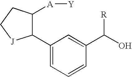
C1(C2=CC=CC(C(O)[R])=C2)C([A][Y])CC[J]1
